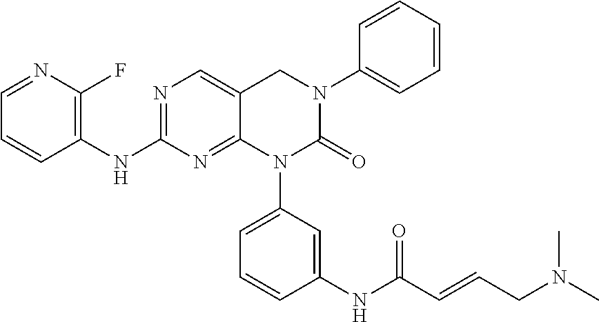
CN(CC=CC(NC1=CC(N2C(=O)N(C3=CC=CC=C3)CC3=CN=C(NC4=C(F)N=CC=C4)N=C23)=CC=C1)=O)C
